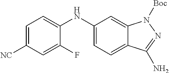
C1=C([NC])C=C(F)C(NC2=CC=C3C(=C2)N([Boc])N=C3N)=C1
